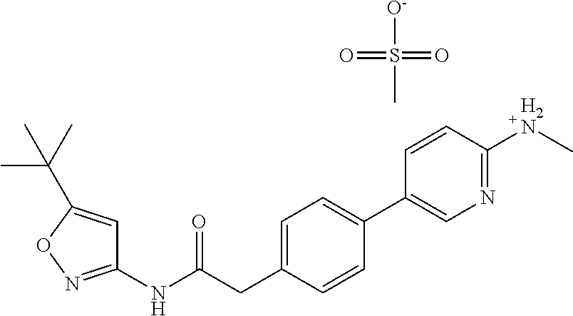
S(C)([O-])(=O)=O.C1=C(CC(NC2=NOC(C(C)(C)C)=C2)=O)C=CC(C2=CN=C([H2N]C)C=C2)=C1
